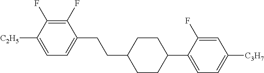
C1(F)=C(F)C([C2H5])=CC=C1CCC1CCC(C2=CC=C([C3H7])C=C2F)CC1
